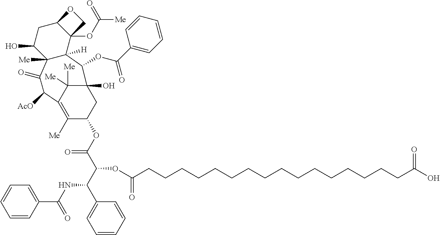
O1C2C(OC([Me])=O)(C1)C1([H])C([Me])(C(O)C2)C(=O)C([AcO])C2=C([Me])C(OC(C(C(C3=CC=CC=C3)NC(C3=CC=CC=C3)=O)OC(CCCCCCCCCCCCCCCCC(O)=O)=O)=O)CC(O)(C1OC(C1=CC=CC=C1)=O)C2([Me])[Me]
